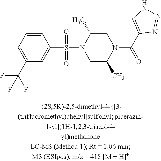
C1=CC=C(C(F)(F)F)C=C1S(=O)(=O)N1CC(C)N(C(=O)C2=CNN=N2)CC1C
